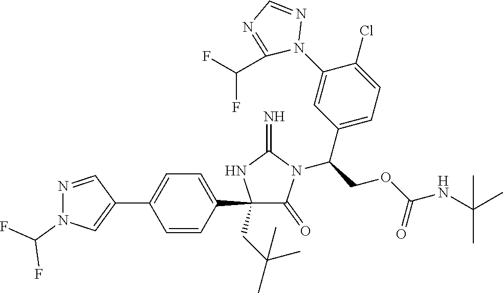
C1(C2=CC=C(C3=CN(C(F)F)N=C3)C=C2)(CC(C)(C)C)C(=O)N(C(COC(NC(C)(C)C)=O)C2=CC=C(Cl)C(N3N=CN=C3C(F)F)=C2)C(=N)N1
